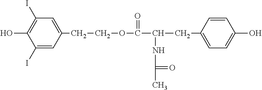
C1=C(CCOC(=O)C(CC2=CC=C(O)C=C2)NC(C)=O)C=C(I)C(O)=C1I
